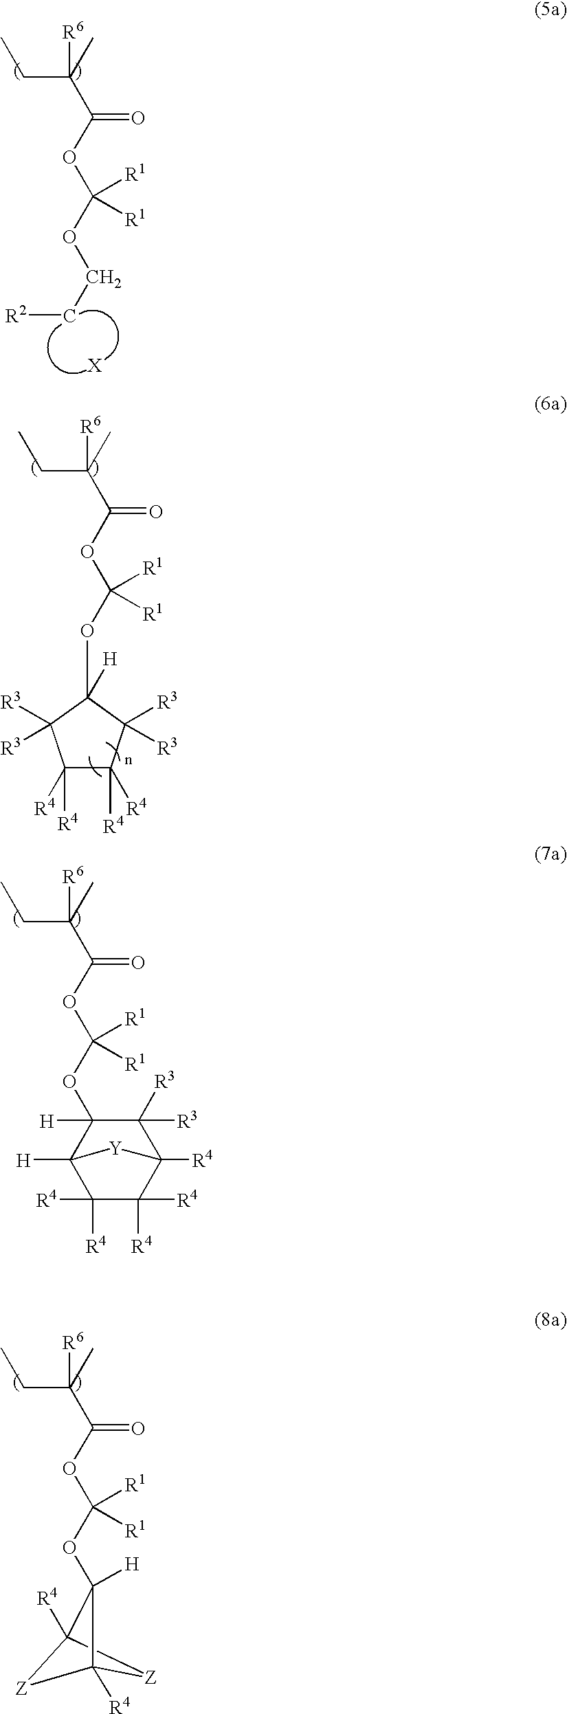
C1([R4])([R4])C2([R4])C([R3])([R3])C([H])(OC([R1])([R1])OC(=O)C([R6])(CC)C)C([H])(C1([R4])[R4])[Y]2.[Z]1C2([R4])[Z]C1([R4])C2([H])OC([R1])([R1])OC(=O)C([R6])(CC)C.C(C[R2])OC([R1])([R1])OC(C([R6])(CC)C)=O.C1([R4])([R4])C([R4])([R4])C([R3])([R3])C([H])(OC([R1])([R1])OC(=O)C([R6])(CC)C)C1([R3])[R3]
